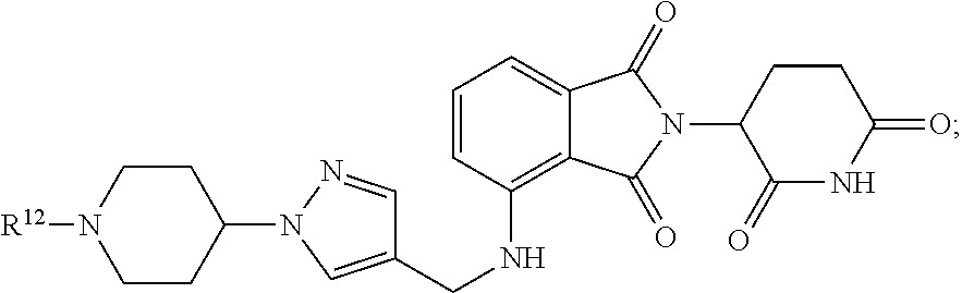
C1=CC(NCC2=CN(C3CCN([R12])CC3)N=C2)=C2C(=C1)C(=O)N(C1C(=O)NC(=O)CC1)C2=O
